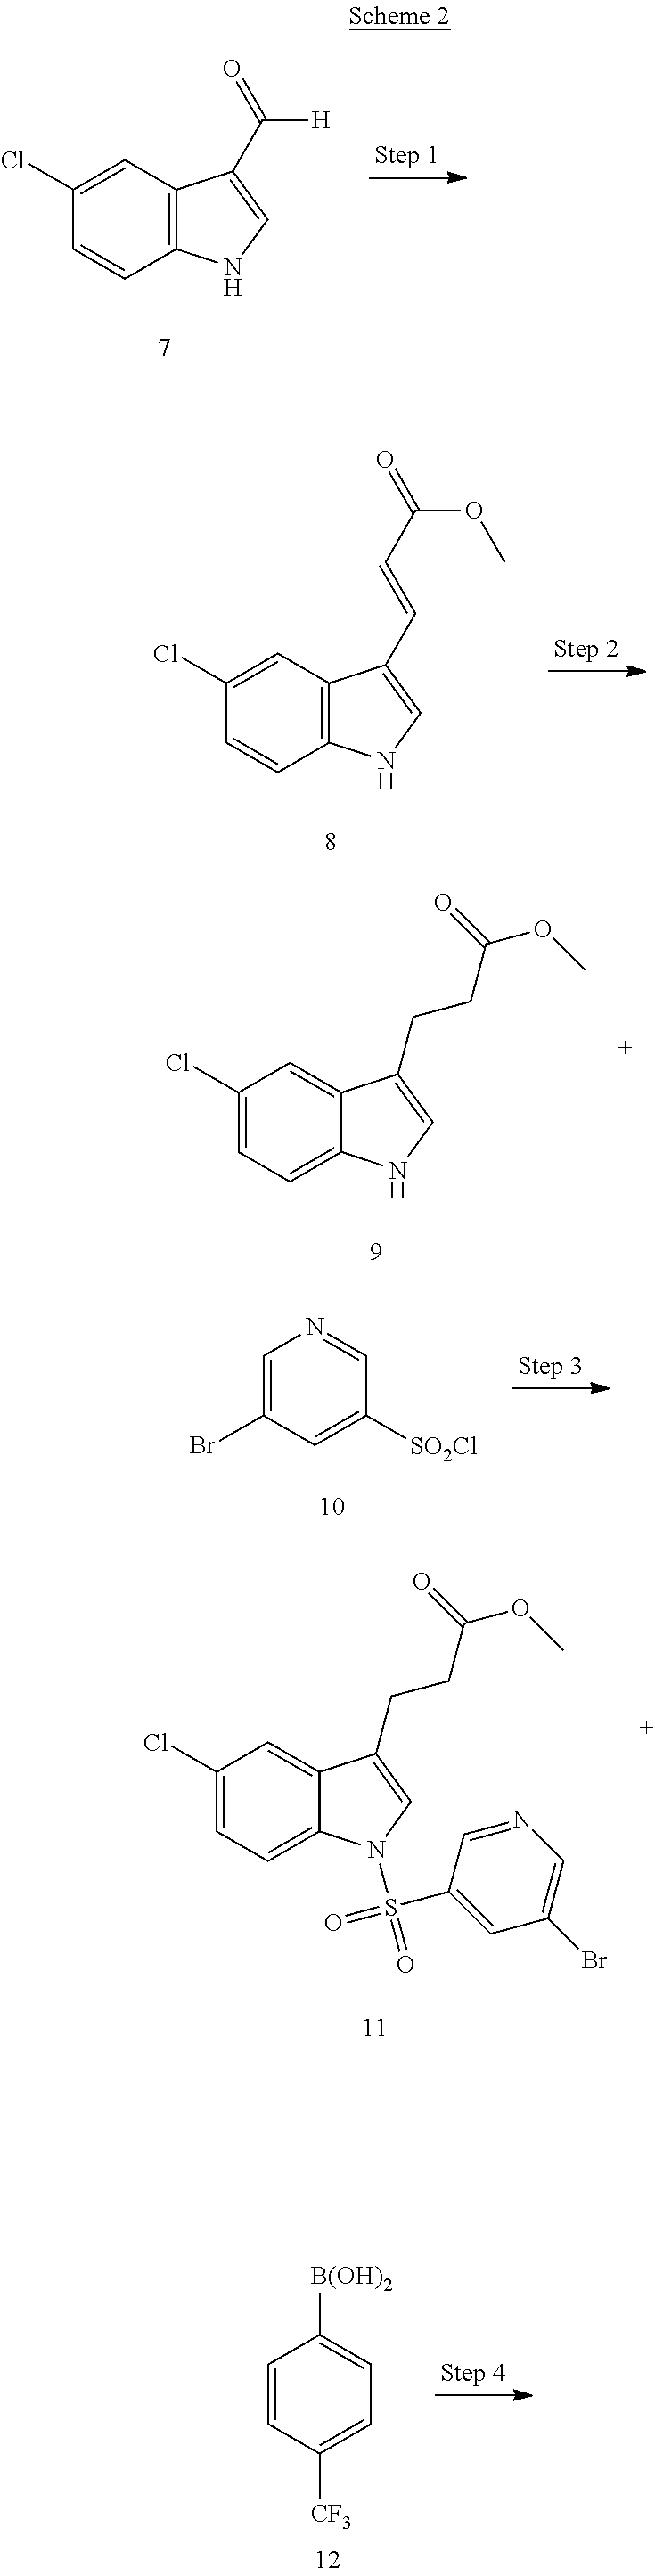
C12=C(C=C(Cl)C=C1)C(C(=O)[H])=CN2.C12=C(C=C(Cl)C=C1)C(C=CC(=O)OC)=CN2.C12=CC=C(Cl)C=C1C(CCC(=O)OC)=CN2.C1=C(Br)C=C([SO2Cl])C=N1.C12=CC=C(Cl)C=C1C(CCC(=O)OC)=CN2S(=O)(C1=CC(Br)=CN=C1)=O.C1=CC([CF3])=CC=C1[B(OH)2]
